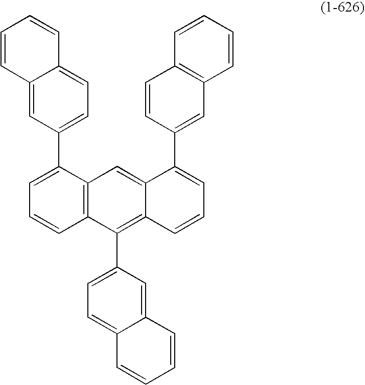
C1=CC=CC2=CC(C3=CC=CC4=C3C=C3C(=C4C4=CC=C5C=CC=CC5=C4)C=CC=C3C3=CC4=C(C=CC=C4)C=C3)=CC=C12
